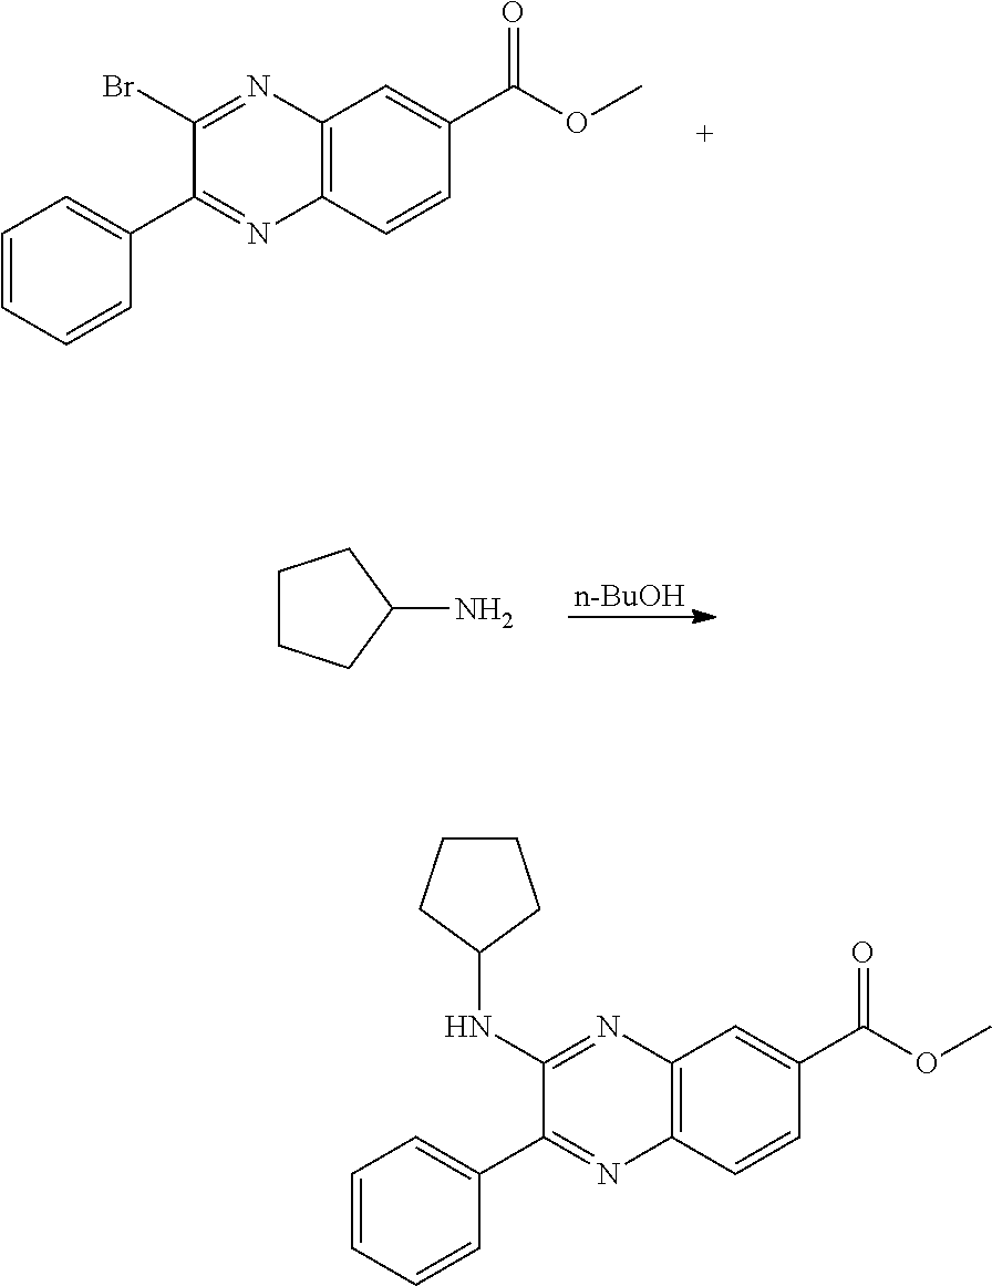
C12=C(C=CC(C(OC)=O)=C1)N=C(C1=CC=CC=C1)C(Br)=N2.[n-BuOH].C1CCC(N)C1.C12=C(C=CC(C(OC)=O)=C1)N=C(C1=CC=CC=C1)C(NC1CCCC1)=N2
